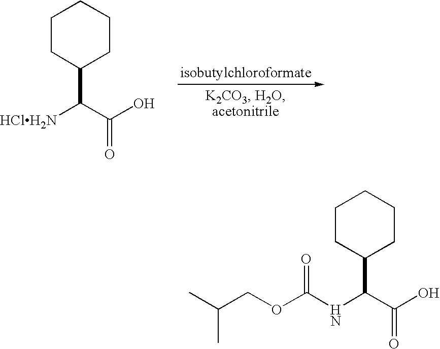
[HClH2N]C(C(O)=O)C1CCCCC1.C(C(O)=O)(C1CCCCC1)NC(OCC(C)C)=O
